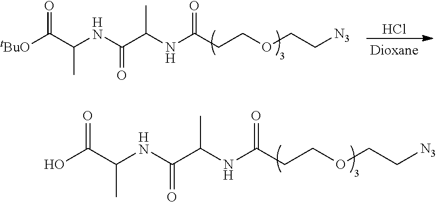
C(=O)(NC(C(=O)O)C)C(C)NC(CCOCC[N3])=O.Cl.C(=O)(NC(C(=O)[tBuO])C)C(C)NC(CCOCC[N3])=O
